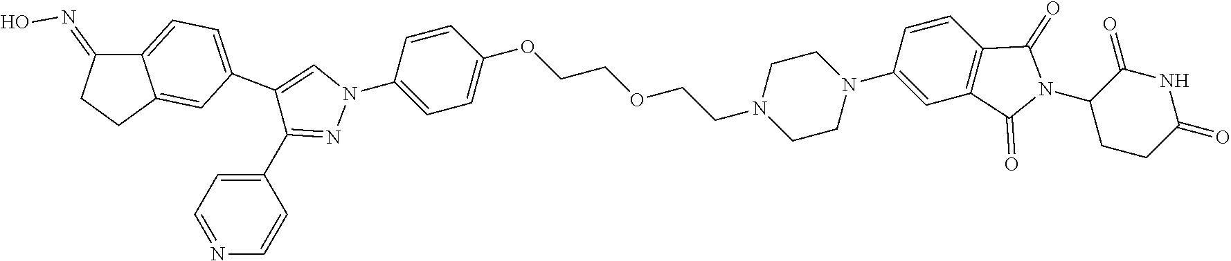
C1=C(OCCOCCN2CCN(C3=CC4=C(C=C3)C(=O)N(C3CCC(=O)NC3=O)C4=O)CC2)C=CC(N2C=C(C3=CC=C4C(=NO)CCC4=C3)C(C3=CC=NC=C3)=N2)=C1
